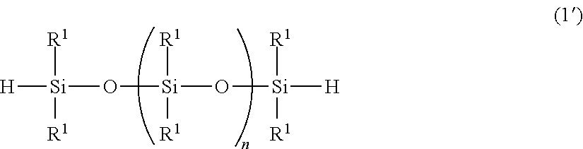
[H][Si](O[Si](O[Si]([R1])([R1])[H])([R1])[R1])([R1])[R1]
